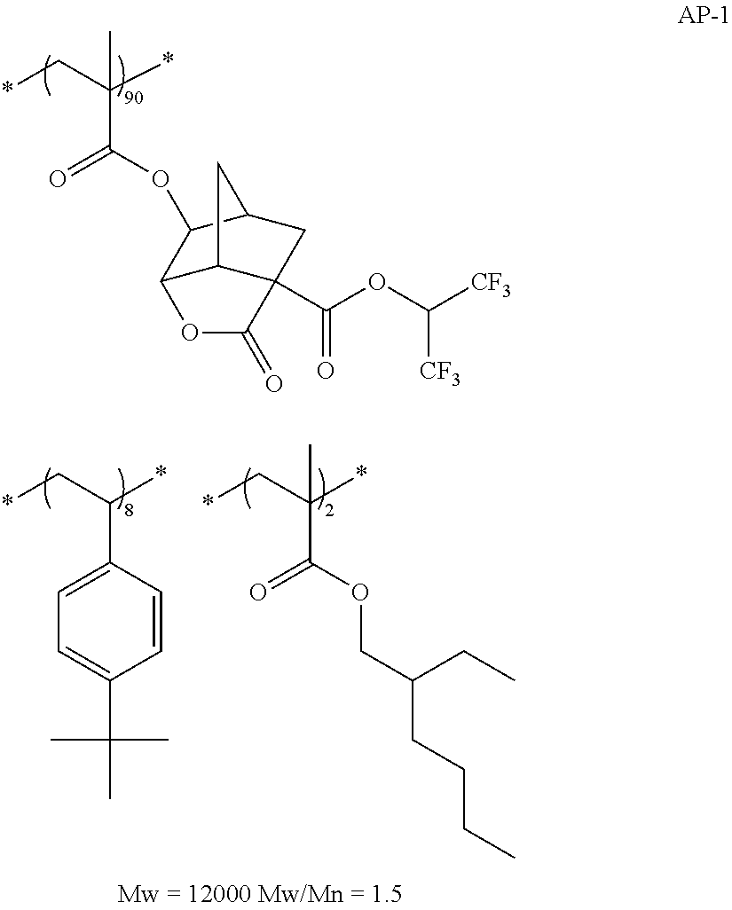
C1=CC(C(C*)*)=CC=C1C(C)(C)C.C(OC(=O)C(C*)(*)C)C(CCCC)CC.C12C3C(C(OC([CF3])[CF3])=O)(CC(C1OC(C(C*)(*)C)=O)C3)C(=O)O2
